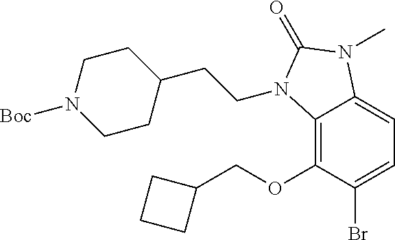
C12=C(OCC3CCC3)C(Br)=CC=C1N(C)C(=O)N2CCC1CCN([Boc])CC1
